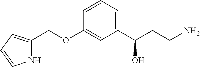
N1C(COC2=CC(C(CCN)O)=CC=C2)=CC=C1
